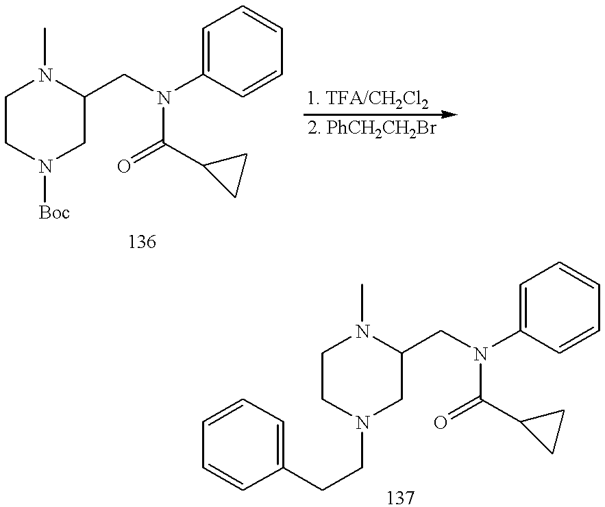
C1CN([Boc])CC(CN(C2=CC=CC=C2)C(=O)C2CC2)N1C.C1CN(CCC2=CC=CC=C2)CC(CN(C2=CC=CC=C2)C(=O)C2CC2)N1C
